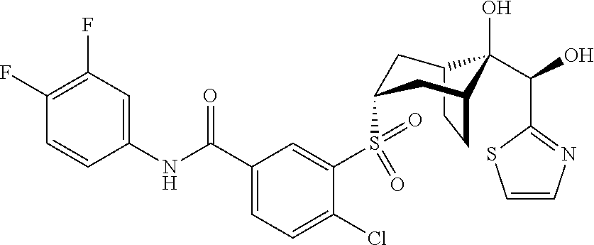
C1(F)=C(F)C=C(NC(C2=CC=C(Cl)C(S(=O)(=O)C3CC4C(O)(C(O)C5=NC=CS5)C(CC4)C3)=C2)=O)C=C1
